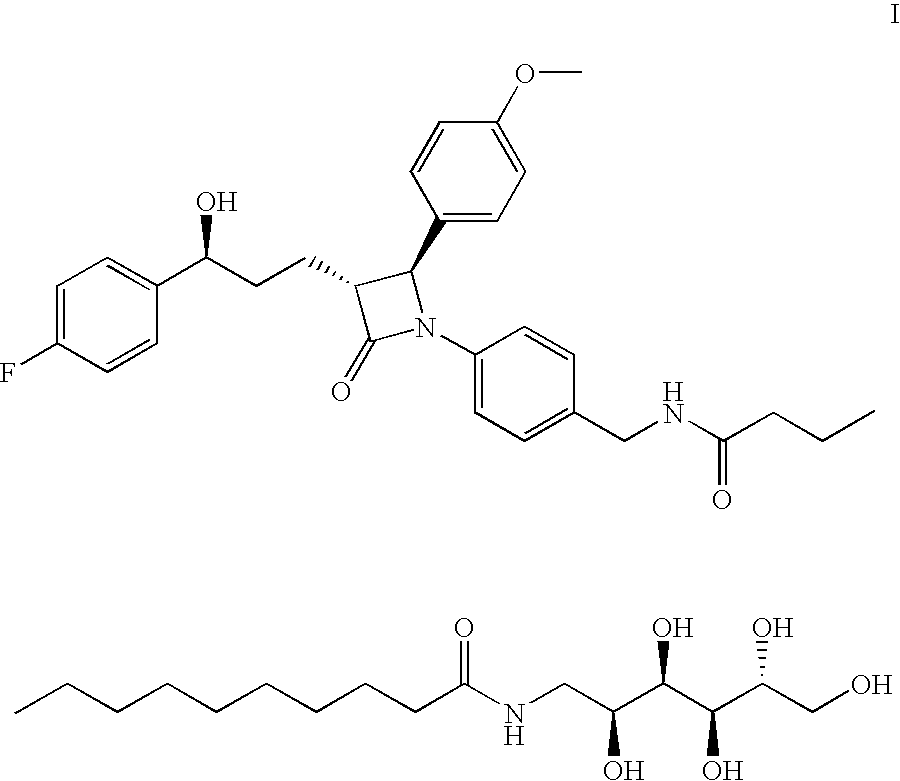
C1=C(F)C=CC(C(CCC2C(=O)N(C3=CC=C(CNC(CCC)=O)C=C3)C2C2=CC=C(OC)C=C2)O)=C1.C(CCCCCCCC(NCC(C(C(C(CO)O)O)O)O)=O)C
